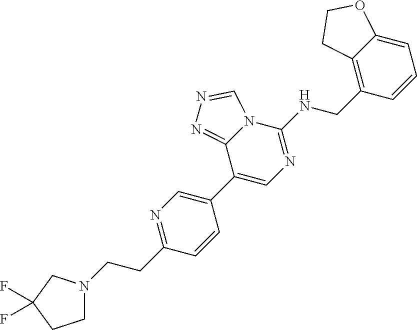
C1(CCN2CCC(F)(F)C2)=NC=C(C2=CN=C(NCC3=C4C(=CC=C3)OCC4)N3C2=NN=C3)C=C1
